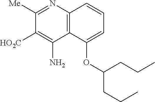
C1([Me])=NC2=C(C(N)=C1[HO2C])C(OC(CCC)CCC)=CC=C2
